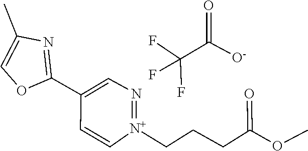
CC1=COC(C2=CN=[N+](CCCC(OC)=O)C=C2)=N1.FC(F)(F)C(=O)[O-]
